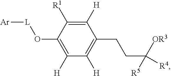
C1([H])=C([R1])C(O[L][Ar])=C([H])C([H])=C1CCC([OR3])([R4])[R5]
